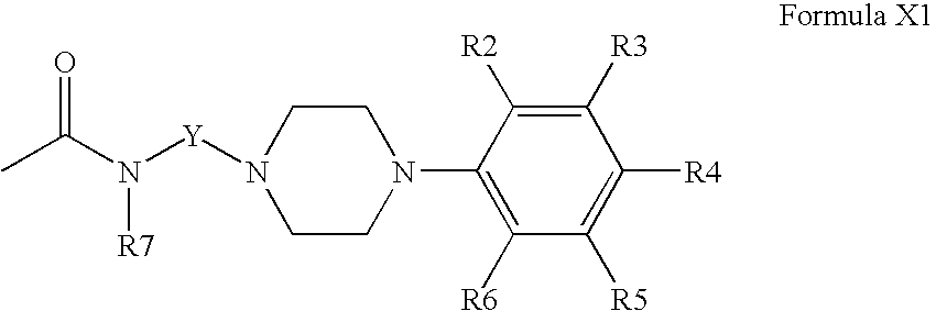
CC(N([Y]N1CCN(C2=C([R6])C([R5])=C([R4])C([R3])=C2[R2])CC1)[R7])=O
